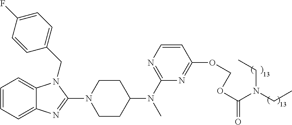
C1=CC=C2C(=C1)N(CC1=CC=C(F)C=C1)C(N1CCC(N(C3=NC=CC(OCOC(=O)N(CC)CC)=N3)C)CC1)=N2
